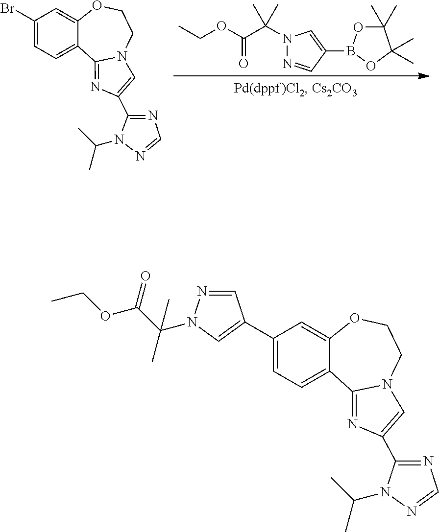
C1(Br)=CC=C2C(=C1)OCCN1C2=NC(C2=NC=NN2C(C)C)=C1.N1(C(C(OCC)=O)(C)C)N=CC(B2OC(C)(C)C(C)(C)O2)=C1.C1(C2=CN(C(C(=O)OCC)(C)C)N=C2)=CC=C2C(=C1)OCCN1C2=NC(C2=NC=NN2C(C)C)=C1
